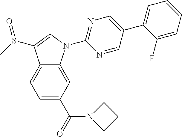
C12=CC=C(C(=O)N3CCC3)C=C1N(C1=NC=C(C3=CC=CC=C3F)C=N1)C=C2S(C)=O
